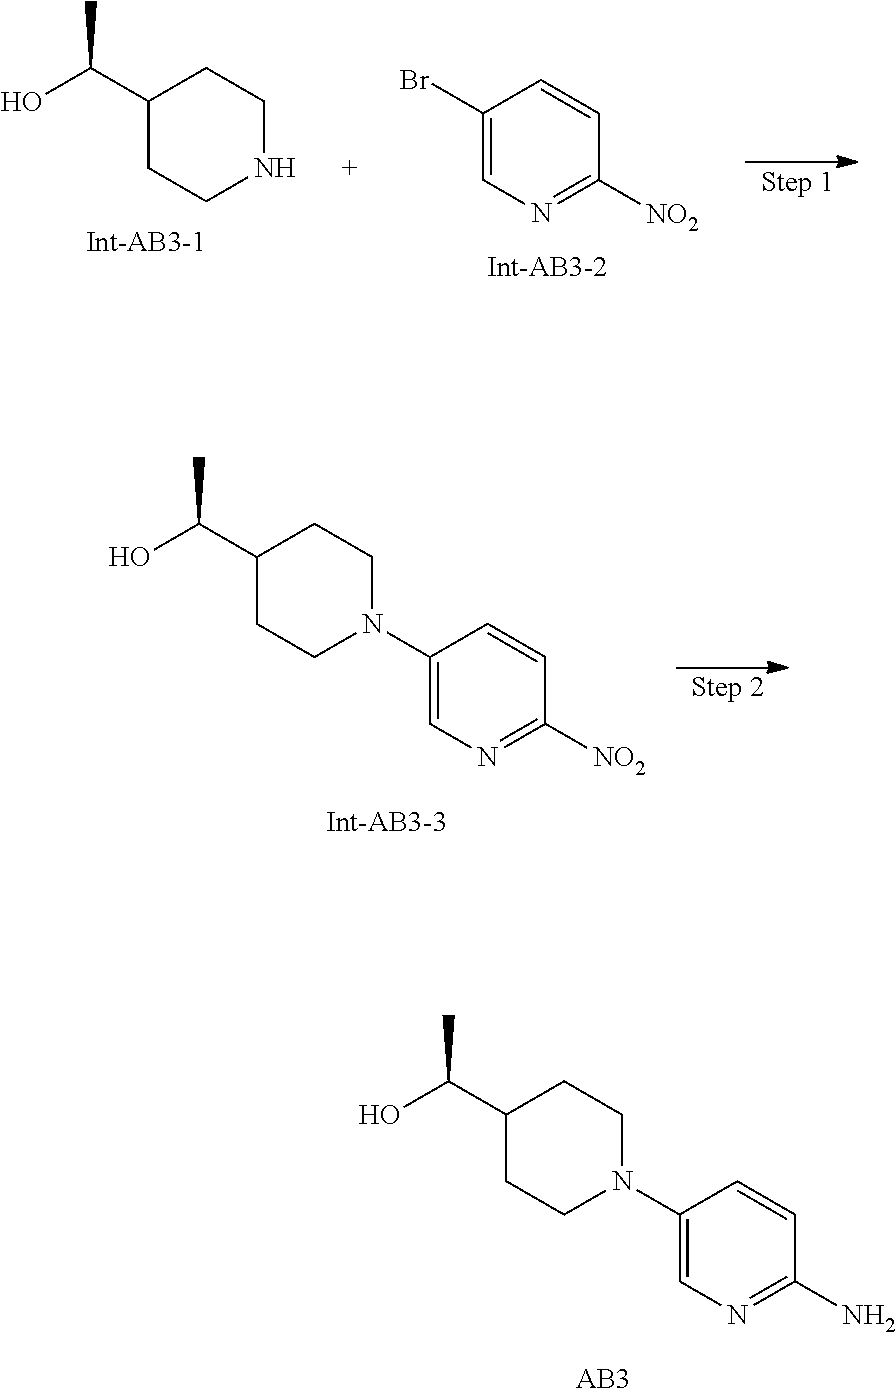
C1(C(O)C)CCNCC1.C1(Br)=CN=C([NO2])C=C1.C1(N2CCC(C(O)C)CC2)=CN=C([NO2])C=C1.C1(N2CCC(C(O)C)CC2)=CN=C(N)C=C1
